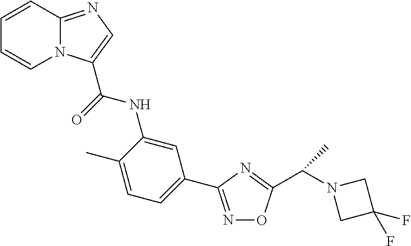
C1=CC2=NC=C(C(=O)NC3=CC(C4=NOC(C(N5CC(F)(F)C5)C)=N4)=CC=C3C)N2C=C1
